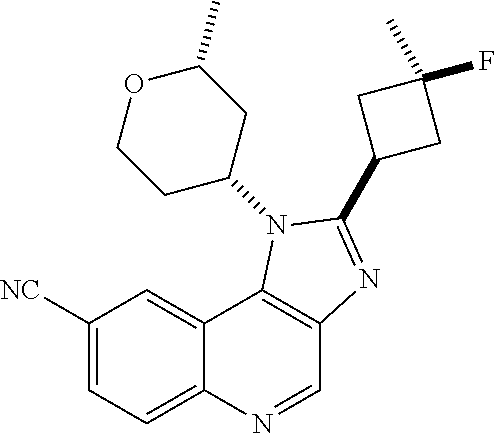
C12=CC([NC])=CC=C1N=CC1=C2N(C2CC(C)OCC2)C(C2CC(F)(C)C2)=N1
